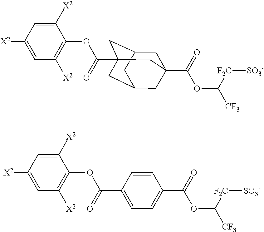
C1(OC(=O)C23CC4CC(C(=O)OC([CF3])[F2C][SO3-])(CC(C2)C4)C3)=C([X2])C=C([X2])C=C1[X2].C1(OC(=O)C2=CC=C(C(=O)OC([CF3])[F2C][SO3-])C=C2)=C([X2])C=C([X2])C=C1[X2]
